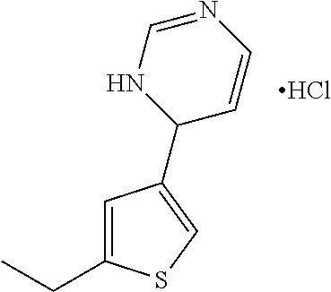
C1=C(CC)SC=C1C1C=CN=CN1.Cl
